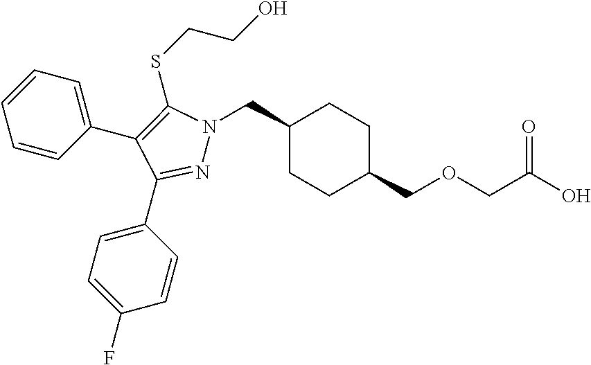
C1(CN2N=C(C3=CC=C(F)C=C3)C(C3=CC=CC=C3)=C2SCCO)CCC(COCC(O)=O)CC1
